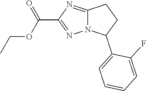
C12=NC(C(OCC)=O)=NN1C(C1=CC=CC=C1F)CC2
